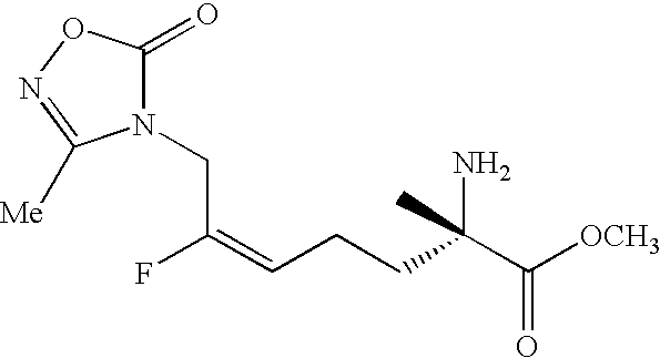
N1(CC(=CCCC(C([OCH3])=O)(N)C)F)C(=O)ON=C1[Me]
